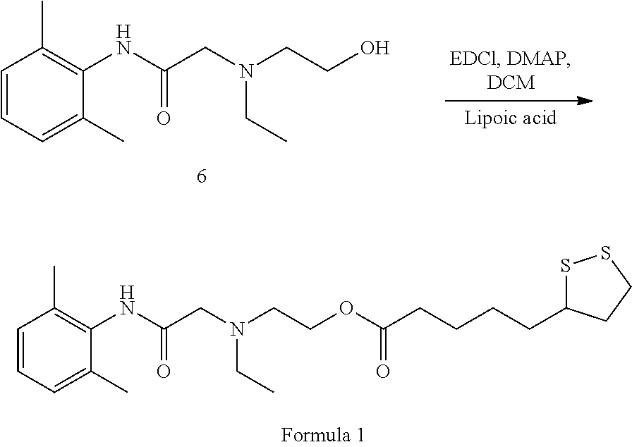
C1=CC=C(C)C(NC(CN(CC)CCOC(CCCCC2SSCC2)=O)=O)=C1C.C1=CC=C(C)C(NC(CN(CC)CCO)=O)=C1C
